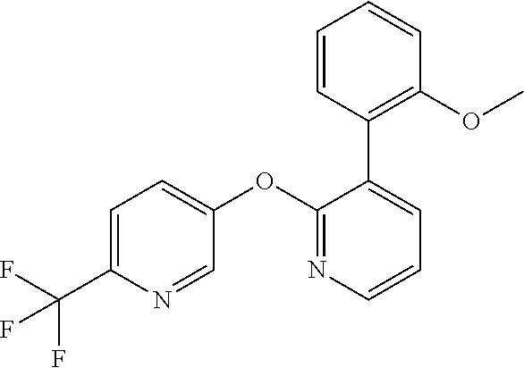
C1=C(C(F)(F)F)N=CC(OC2=NC=CC=C2C2=C(OC)C=CC=C2)=C1
